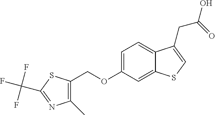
C(OC1=CC=C2C(=C1)SC=C2CC(O)=O)C1=C(C)N=C(C(F)(F)F)S1
